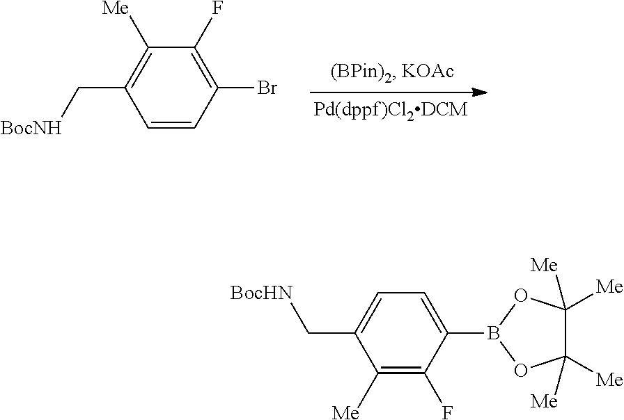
C1=CC(Br)=C(F)C([Me])=C1C[BocNH].C1=C(C[BocHN])C([Me])=C(F)C(B2OC([Me])([Me])C([Me])([Me])O2)=C1
